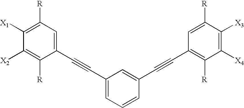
C1([X1])=C([R])C=C(C#CC2=CC=CC(C#CC3=C([R])C([X4])=C([X3])C([R])=C3)=C2)C([R])=C1[X2]
